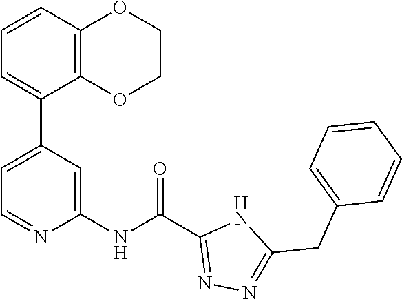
C1=CC2=C(C(C3=CC=NC(NC(C4=NN=C(CC5=CC=CC=C5)N4)=O)=C3)=C1)OCCO2
